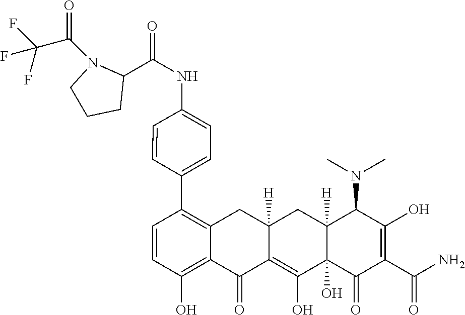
C1=CC(O)=C2C(=C1C1=CC=C(NC(=O)C3N(C(C(F)(F)F)=O)CCC3)C=C1)CC1([H])C(=C(O)C3(O)C([H])(C1)C(N(C)C)C(O)=C(C(N)=O)C3=O)C2=O
